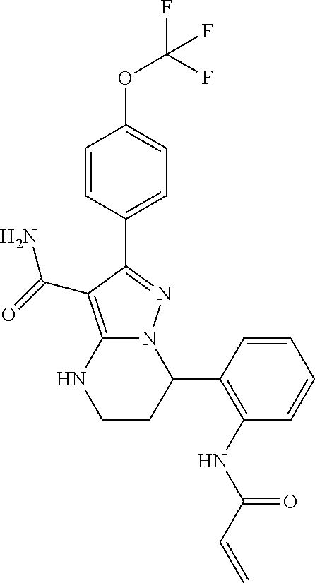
C1=CC(C2=NN3C(=C2C(N)=O)NCCC3C2=C(NC(C=C)=O)C=CC=C2)=CC=C1OC(F)(F)F
